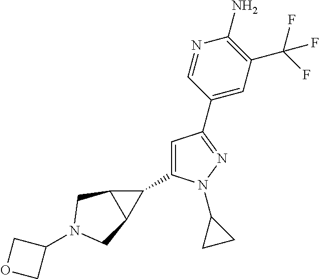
C1(C2C3C2CN(C2COC2)C3)=CC(C2=CC(C(F)(F)F)=C(N)N=C2)=NN1C1CC1
